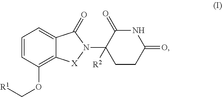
O(C1=C2C(=CC=C1)C(=O)N(C1([R2])CCC(=O)NC1=O)[X]2)C[R1]
